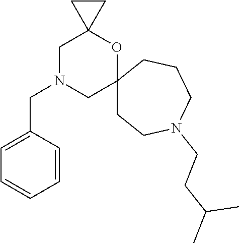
C1=C(CN2CC3(OC4(C2)CCN(CCC(C)C)CCC4)CC3)C=CC=C1
